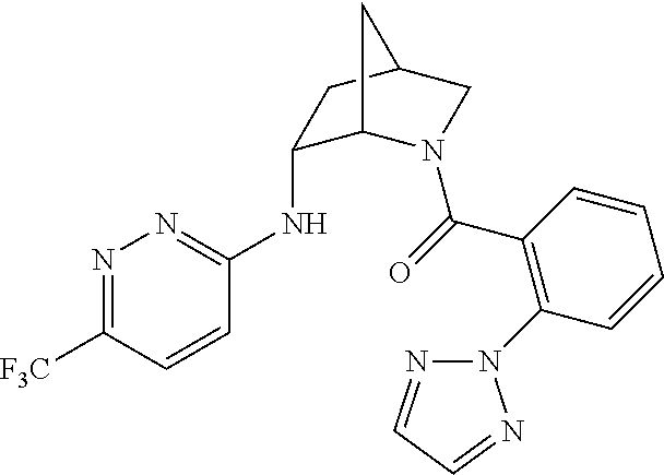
N1=C([F3C])C=CC(NC2C3N(C(=O)C4=C(N5N=CC=N5)C=CC=C4)CC(C2)C3)=N1
